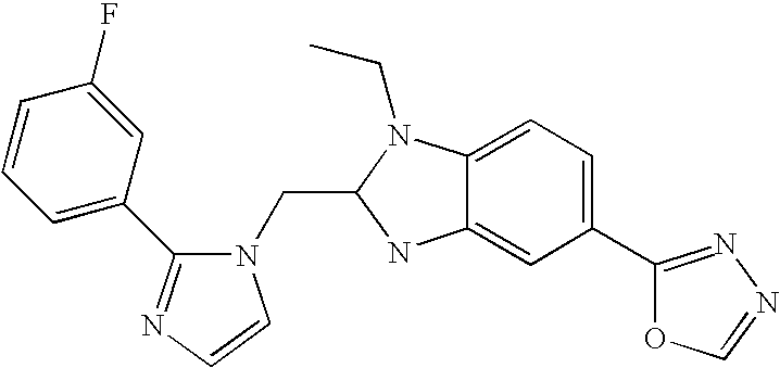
N1(CC2N(CC)C3=CC=C(C4=NN=CO4)C=C3N2)C(C2=CC=CC(F)=C2)=NC=C1
